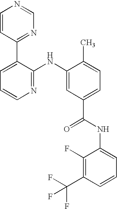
C1=CC(C2=CC=CN=C2NC2=CC(C(NC3=CC=CC(C(F)(F)F)=C3F)=O)=CC=C2C)=NC=N1
